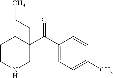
C1(C(C2=CC=C(C)C=C2)=O)(CCC)CCCNC1
